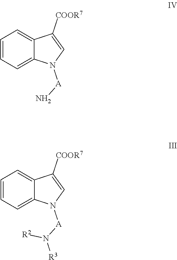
C1=CC=C2C(=C1)C([COOR7])=CN2[A]N.C1=CC=C2C(=C1)C([COOR7])=CN2[A]N([R3])[R2]
